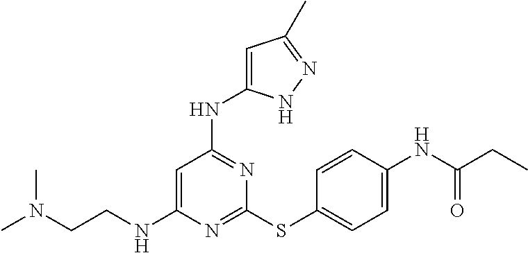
C(CNC1=CC(NC2=CC(C)=NN2)=NC(SC2=CC=C(NC(CC)=O)C=C2)=N1)N(C)C
